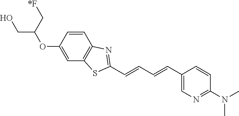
C1=CC2=C(C=C1OC(C[*F])CO)SC(C=CC=CC1=CN=C(N(C)C)C=C1)=N2
